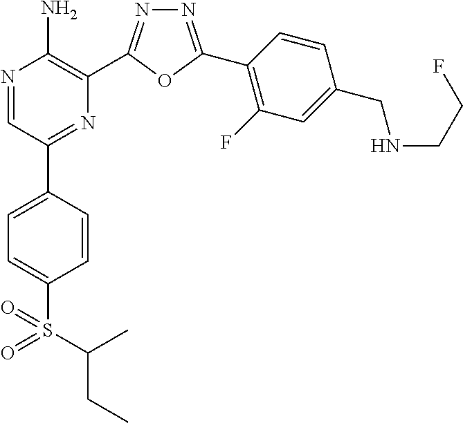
N1=C(C2=C(F)C=C(CNCCF)C=C2)OC(C2=C(N)N=CC(C3=CC=C(S(=O)(=O)C(CC)C)C=C3)=N2)=N1
